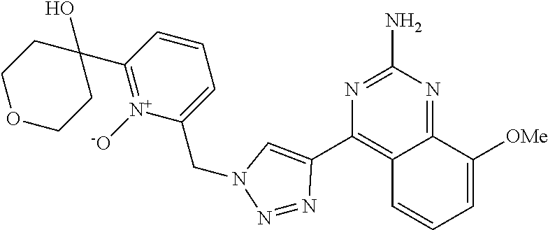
C1=CC(C2(O)CCOCC2)=[N+]([-O])C(CN2N=NC(C3=C4C(=NC(N)=N3)C([OMe])=CC=C4)=C2)=C1
